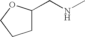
C1C(CNC)OCC1
